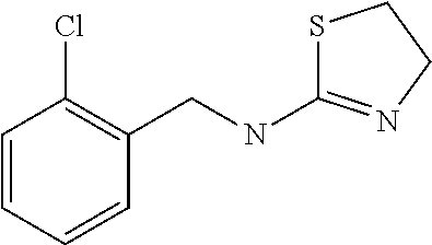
S1C(NCC2=C(Cl)C=CC=C2)=NCC1
